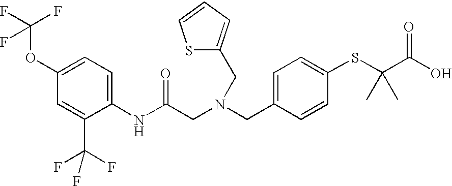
C1(NC(CN(CC2=CC=C(SC(C(O)=O)(C)C)C=C2)CC2=CC=CS2)=O)=CC=C(OC(F)(F)F)C=C1C(F)(F)F
